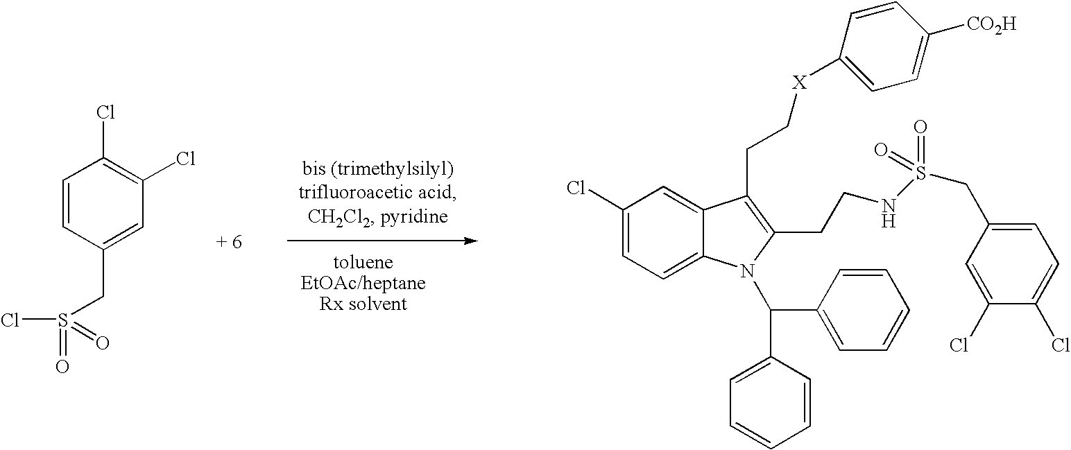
C1(Cl)=CC=C2C(=C1)C(CC[X]C1=CC=C([CO2H])C=C1)=C(CCNS(=O)(=O)CC1=CC=C(Cl)C(Cl)=C1)N2C(C1=CC=CC=C1)C1=CC=CC=C1.C1=CC(CS(Cl)(=O)=O)=CC(Cl)=C1Cl
